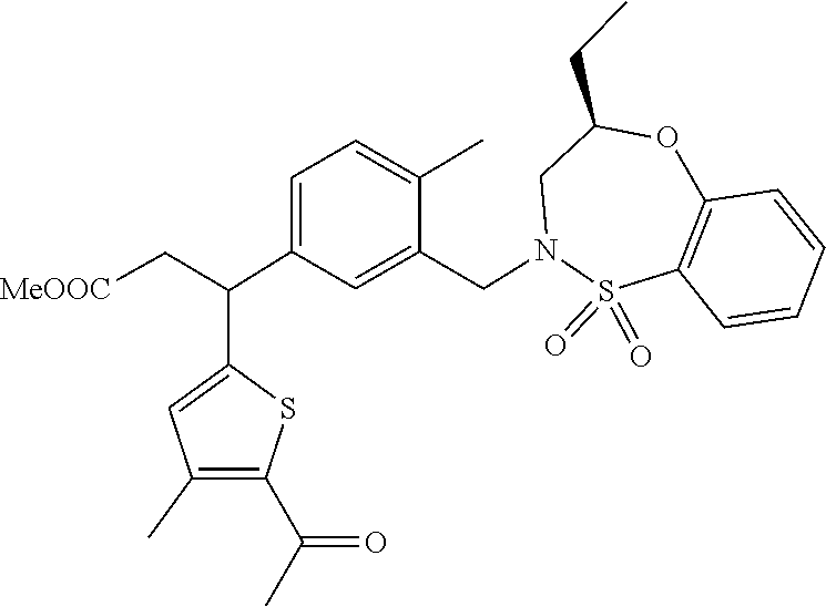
S1(=O)(=O)C2=C(C=CC=C2)OC(CC)CN1CC1=CC(C(C2=CC(C)=C(C(C)=O)S2)C[MeOOC])=CC=C1C
